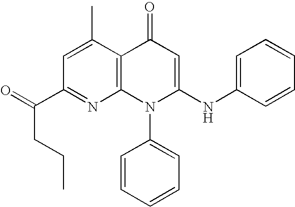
C1(C(=O)CCC)=NC2=C(C(C)=C1)C(=O)C=C(NC1=CC=CC=C1)N2C1=CC=CC=C1
